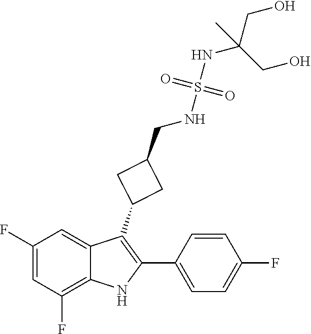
C1(F)=CC(F)=C2C(=C1)C(C1CC(CNS(NC(CO)(CO)C)(=O)=O)C1)=C(C1=CC=C(F)C=C1)N2
